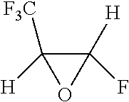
C1(F)([H])C([H])([F3C])O1
